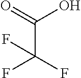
FC(F)(C(=O)O)F
